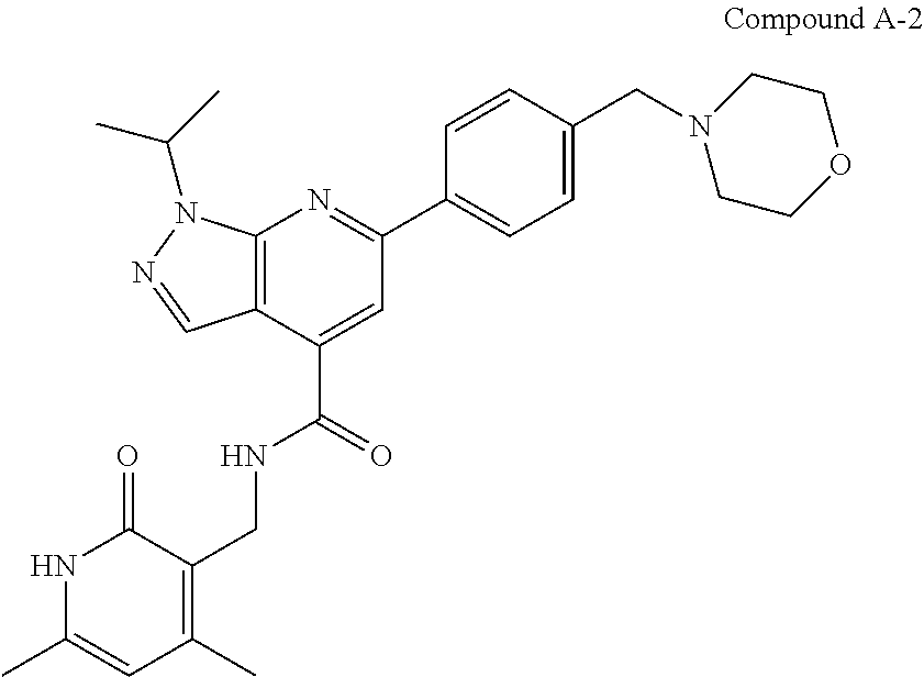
C1(C2=CC=C(CN3CCOCC3)C=C2)=NC2=C(C(C(=O)NCC3=C(C)C=C(C)NC3=O)=C1)C=NN2C(C)C
